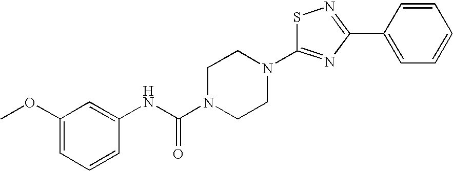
S1C(N2CCN(C(NC3=CC(OC)=CC=C3)=O)CC2)=NC(C2=CC=CC=C2)=N1
